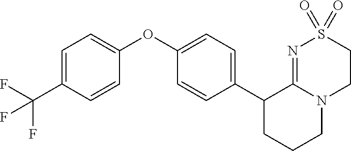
C1(OC2=CC=C(C(F)(F)F)C=C2)=CC=C(C2CCCN3C2=NS(=O)(=O)CC3)C=C1
